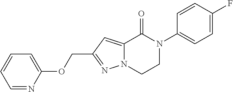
C1=NC(OCC2=NN3C(=C2)C(=O)N(C2=CC=C(F)C=C2)CC3)=CC=C1
